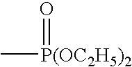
C[P(OC2H5)2]=O
